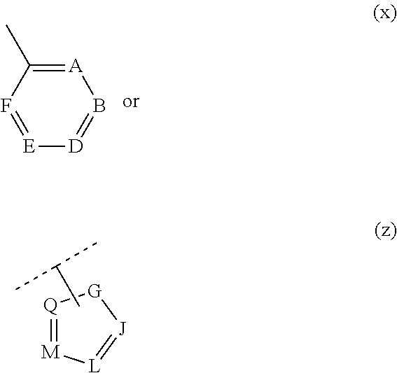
[A]1=C(C)F=[E][D]=B1.[Q]1=[M][L]=[J][G]1.CC(C)C
